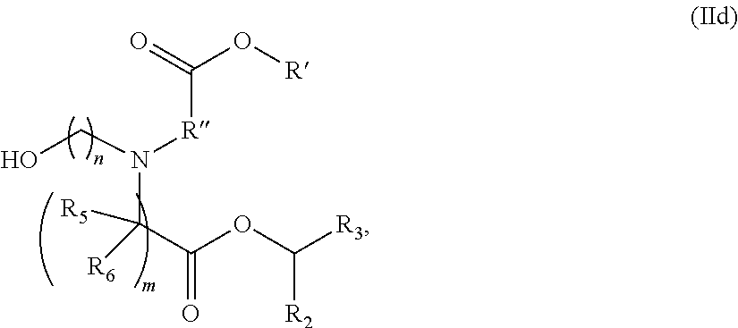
C(N([R]C(O[R])=O)C(C(OC([R3])[R2])=O)([R5])[R6])O
